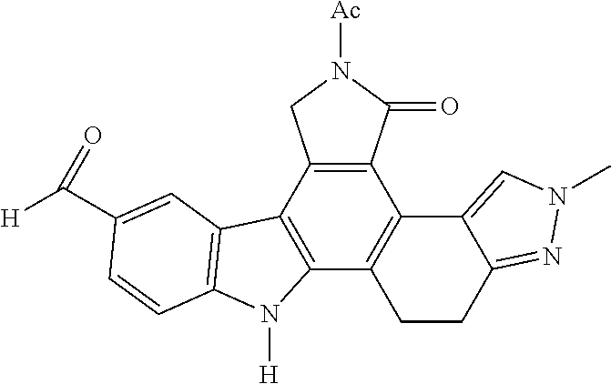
C12=C(C3=C(C4=C1C1=CN(C)N=C1CC4)N([H])C1=C3C=C(C([H])=O)C=C1)CN([Ac])C2=O
